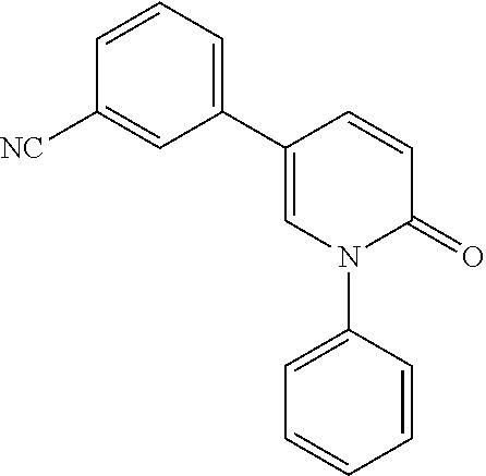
C1(C2=CC=CC([NC])=C2)=CN(C2=CC=CC=C2)C(=O)C=C1
